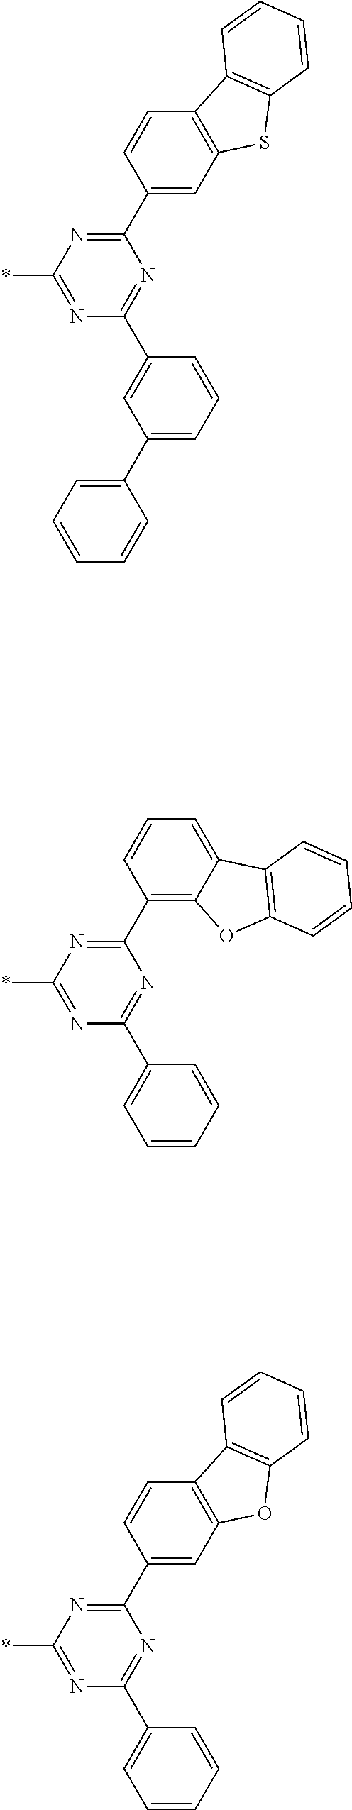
C1(C2=NC(*)=NC(C3=CC(C4=CC=CC=C4)=CC=C3)=N2)=CC2=C(C=C1)C1=C(S2)C=CC=C1.C1(C2=NC(*)=NC(C3=CC=CC=C3)=N2)=C2C(=CC=C1)C1=C(O2)C=CC=C1.C1(C2=NC(*)=NC(C3=CC=CC=C3)=N2)=CC2=C(C=C1)C1=C(O2)C=CC=C1
